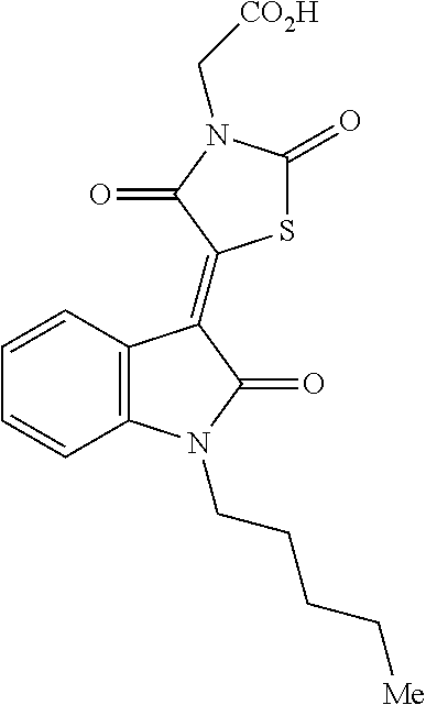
C12=C(C=CC=C1)C(=C1SC(=O)N(C[CO2H])C1=O)C(=O)N2CCCC[Me]
